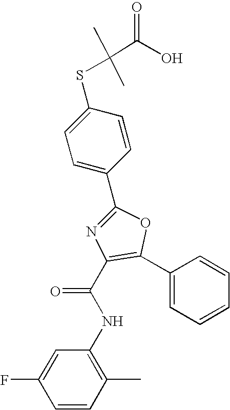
C1(C2=CC=C(SC(C)(C)C(O)=O)C=C2)=NC(C(NC2=C(C)C=CC(F)=C2)=O)=C(C2=CC=CC=C2)O1
